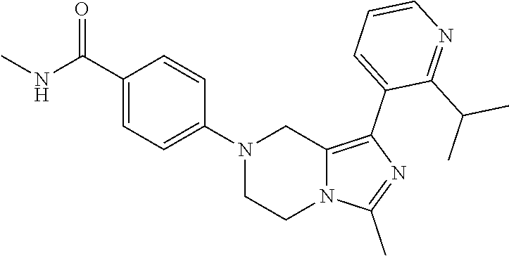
N1(C2=CC=C(C(=O)NC)C=C2)CCN2C(=C(C3=CC=CN=C3C(C)C)N=C2C)C1
